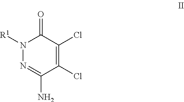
C1(Cl)=C(Cl)C(=O)N([R1])N=C1N
